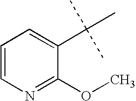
C1=CN=C(OC)C(C(C)(C)C)=C1
